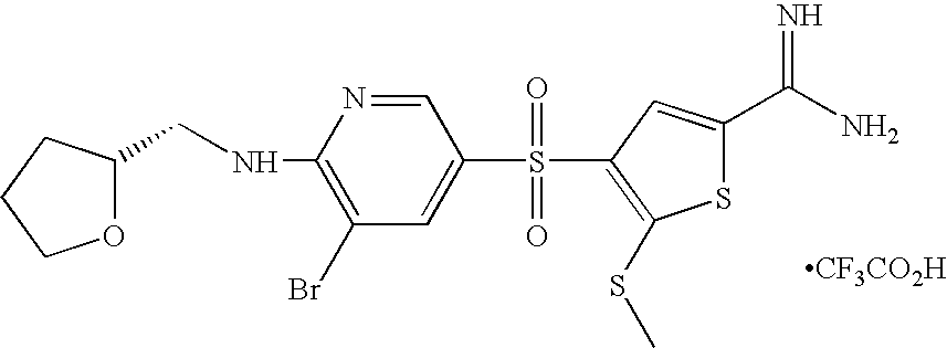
[CF3CO2H].C(NC1=C(Br)C=C(S(=O)(=O)C2=C(SC)SC(C(N)=N)=C2)C=N1)C1OCCC1
